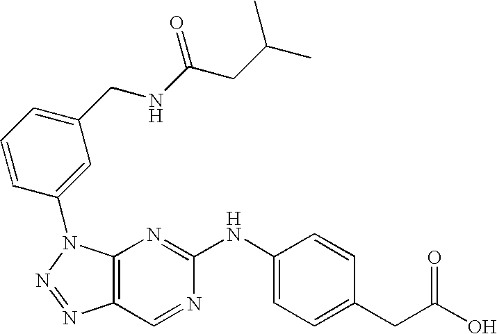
C12=C(N(C3=CC(CNC(CC(C)C)=O)=CC=C3)N=N1)N=C(NC1=CC=C(CC(O)=O)C=C1)N=C2
